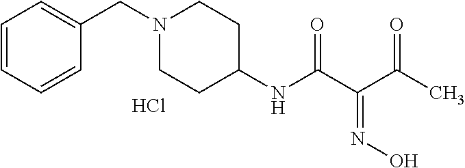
C1=CC=CC(CN2CCC(NC(C(C(C)=O)=NO)=O)CC2)=C1.Cl
